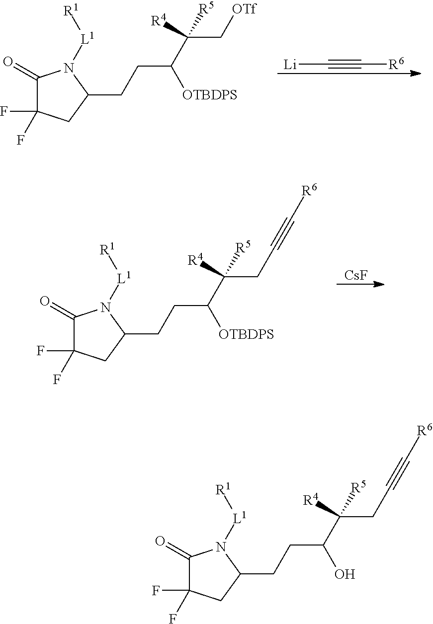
[Li]C#C[R6].C1(=O)N([L1][R1])C(CCC([OTBDPS])C(C[OTf])([R4])[R5])CC1(F)F.[CsF].C1(=O)N([L1][R1])C(CCC([OTBDPS])C(CC#C[R6])([R4])[R5])CC1(F)F.C1(=O)N([L1][R1])C(CCC(O)C(CC#C[R6])([R4])[R5])CC1(F)F
